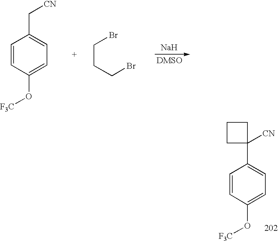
C1=CC(O[F3C])=CC=C1C[CN].C(CCBr)Br.[Na].C1=CC(O[F3C])=CC=C1C1([CN])CCC1
